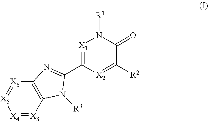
[X4]1=[X3]C2=C([X6]=[X5]1)N=C(C1=[X1]N([R1])C(=O)C([R2])=[X2]1)N2[R3]
